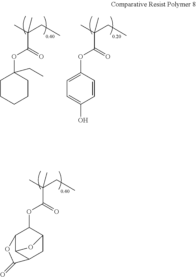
O=C(OC1C2C3C(CC1O3)C(=O)O2)C(C)(CC)C.O=C(OC1=CC=C(O)C=C1)C(C)(CC)C.O=C(OC1(CC)CCCCC1)C(C)(CC)C
